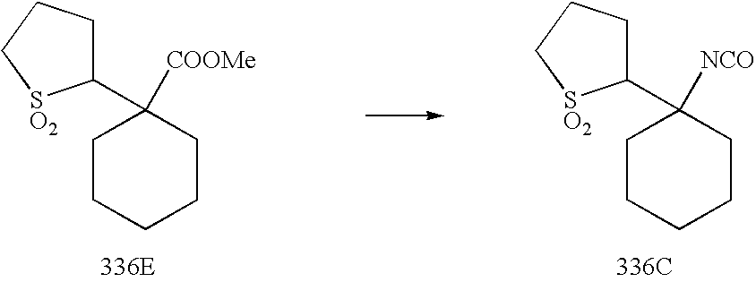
C1(C2([COOMe])CCCCC2)CCC[SO2]1.C1(C2([NCO])CCCCC2)CCC[SO2]1.[336C].[336E]
